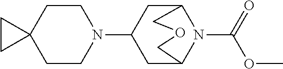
C12(CCN(C3CC4N(C(=O)OC)C(C3)COC4)CC1)CC2
